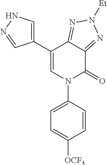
C1(C2=CN(C3=CC=C([OCF3])C=C3)C(=O)C3=NN([Et])N=C23)=CNN=C1
